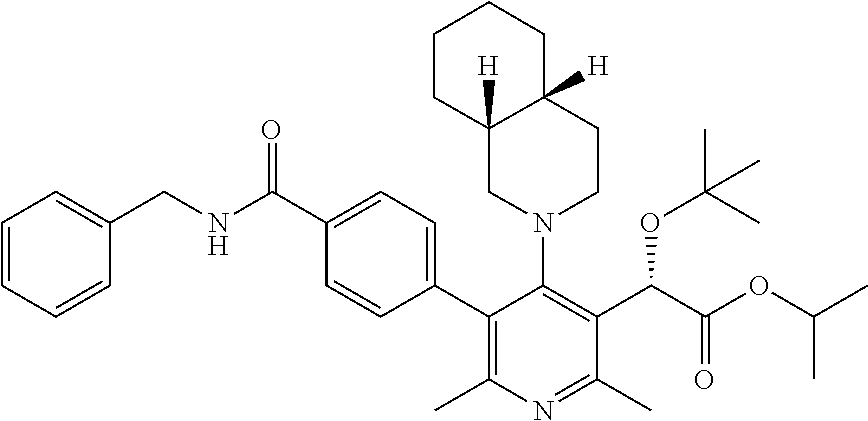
C1=CC=CC(CNC(C2=CC=C(C3=C(C)N=C(C)C(C(C(OC(C)C)=O)OC(C)(C)C)=C3N3CC4([H])CCCCC4([H])CC3)C=C2)=O)=C1
